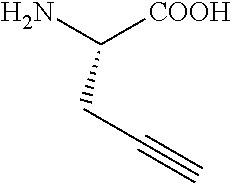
C(CC#C)([COOH])N
